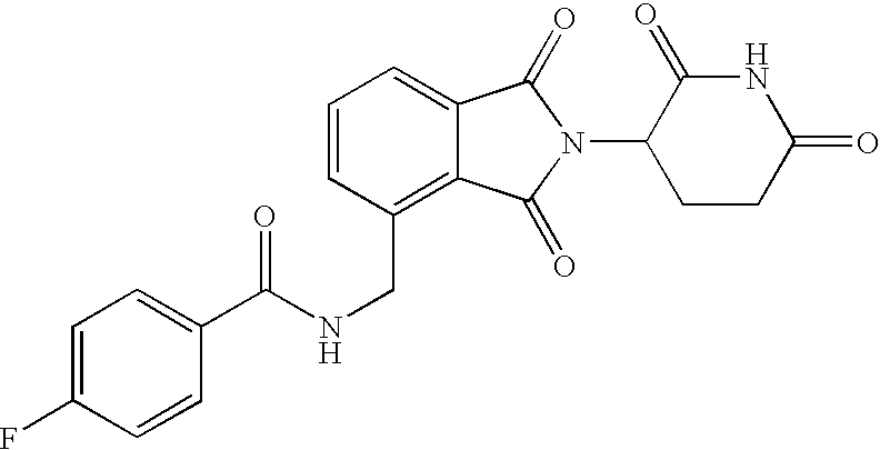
N(CC1=C2C(=CC=C1)C(=O)N(C1CCC(=O)NC1=O)C2=O)C(=O)C1=CC=C(F)C=C1
